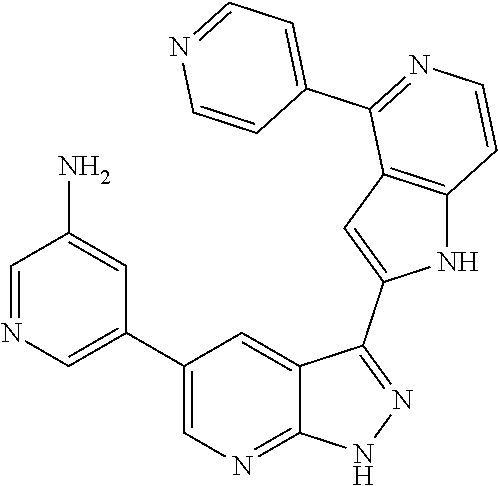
C1(C2=CN=CC(N)=C2)=CN=C2C(=C1)C(C1=CC3=C(N1)C=CN=C3C1=CC=NC=C1)=NN2
